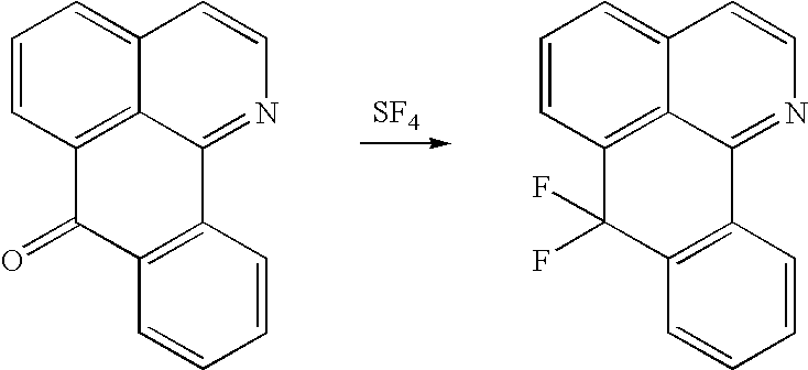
C1=CC2=C3C(=C1)C=CN=C3C1=C(C2=O)C=CC=C1.C1=CC2=C3C(=C1)C=CN=C3C1=C(C2(F)F)C=CC=C1.[SF4]
